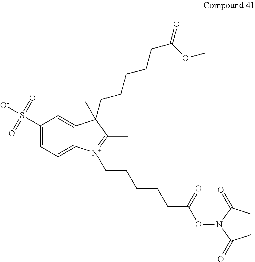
C1(S([O-])(=O)=O)=CC=C2C(=C1)C(C)(CCCCCC(=O)OC)C(C)=[N+]2CCCCCC(ON1C(=O)CCC1=O)=O
